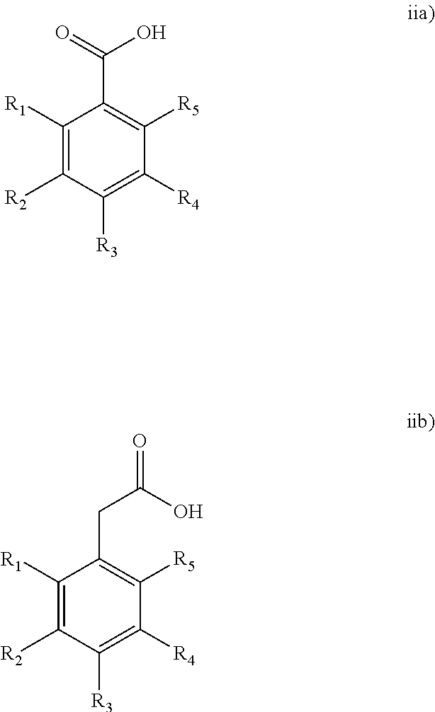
C1([R1])=C([R2])C([R3])=C([R4])C([R5])=C1C(O)=O.C1([R1])=C([R2])C([R3])=C([R4])C([R5])=C1CC(=O)O
